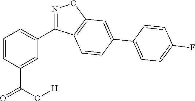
C1=CC=C(C2=NOC3=C2C=CC(C2=CC=C(F)C=C2)=C3)C=C1C(O[H])=O
